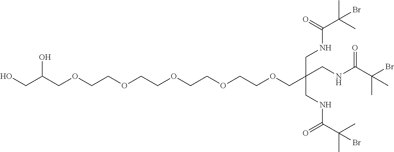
C(C(COCCOCCOCCOCCOCC(CNC(C(C)(C)Br)=O)(CNC(C(C)(C)Br)=O)CNC(C(Br)(C)C)=O)O)O
